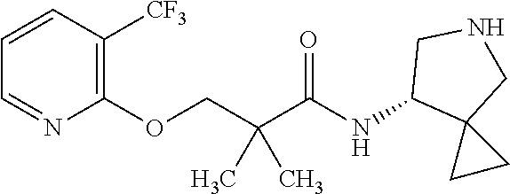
C1=CC([CF3])=C(OCC(C(NC2C3(CNC2)CC3)=O)(C)C)N=C1
